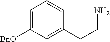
C1=C([BnO])C=C(CCN)C=C1
